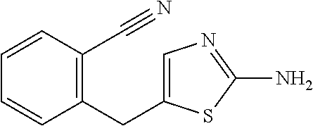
C1(CC2=CN=C(N)S2)=C(C#N)C=CC=C1
